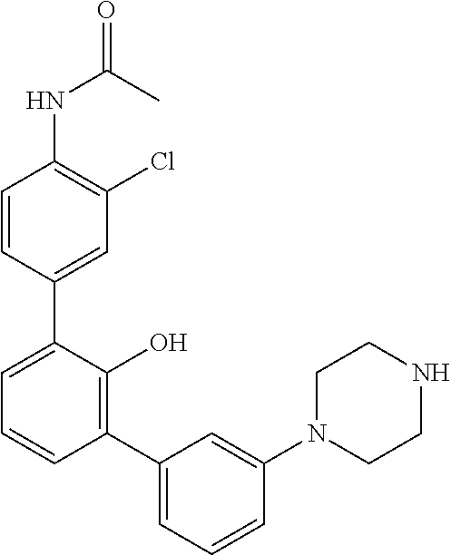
C1(NC(=O)C)=C(Cl)C=C(C2=CC=CC(C3=CC=CC(N4CCNCC4)=C3)=C2O)C=C1
